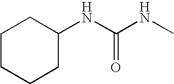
C1(NC(NC)=O)CCCCC1
